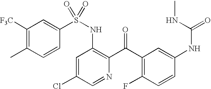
C1([F3C])=C(C)C=CC(S(NC2=C(C(C3=C(F)C=CC(NC(NC)=O)=C3)=O)N=CC(Cl)=C2)(=O)=O)=C1
